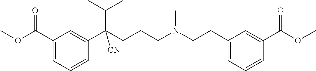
C1(C(OC)=O)=CC=CC(C(CCCN(CCC2=CC=CC(C(OC)=O)=C2)C)(C(C)C)[CN])=C1
